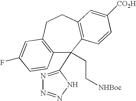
C12=C(CCC3=C(C1(CC[NHBoc])C1=NN=NN1)C=CC([CO2H])=C3)C=C(F)C=C2
